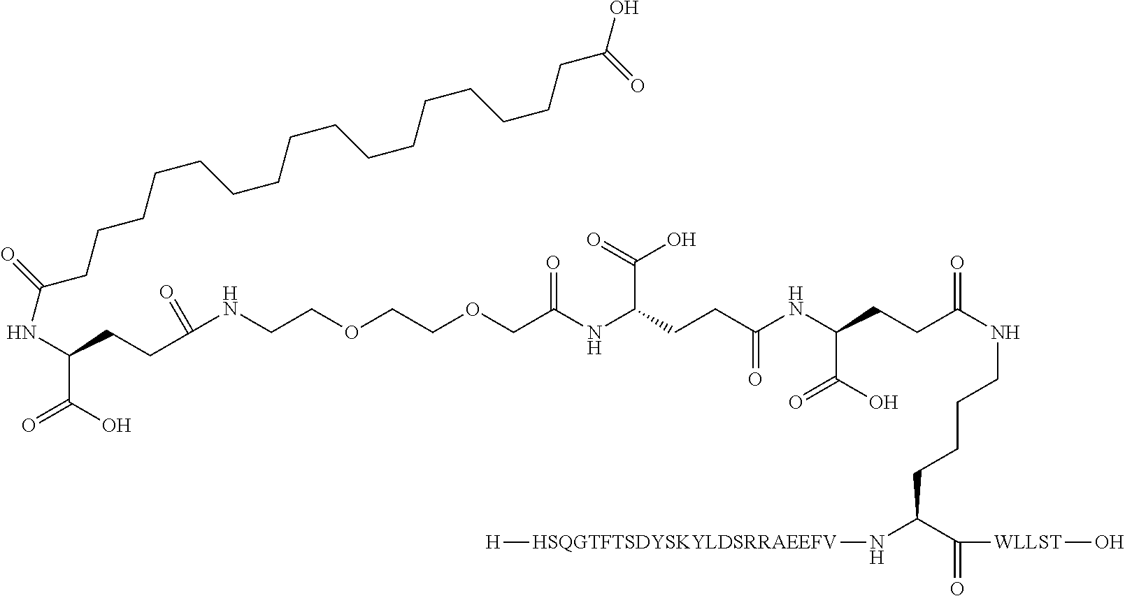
OC(=O)CCCCCCCCCCCCCCCCC(NC(C(O)=O)CCC(NCCOCCOCC(NC(CCC(NC(CCC(NCCCCC(N[HSQGTFTSDYSKYLDSRRAEEFV][H])C(=O)[WLLST]O)=O)C(O)=O)=O)C(=O)O)=O)=O)=O
